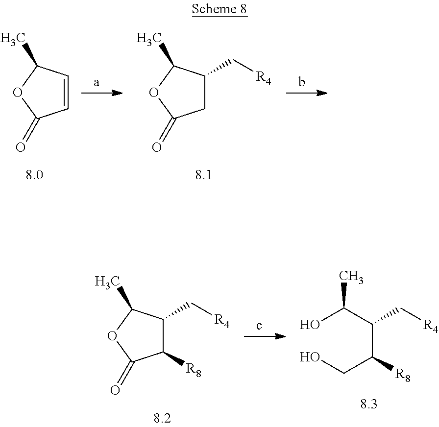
C1C(C[R4])C(C)OC1=O.C1=CC(C)OC1=O.C(C(C[R4])C(O)C)([R8])CO.C1([R8])C(C[R4])C(C)OC1=O
